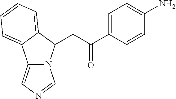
C12=CN=CN1C(CC(C1=CC=C(N)C=C1)=O)C1=CC=CC=C21
